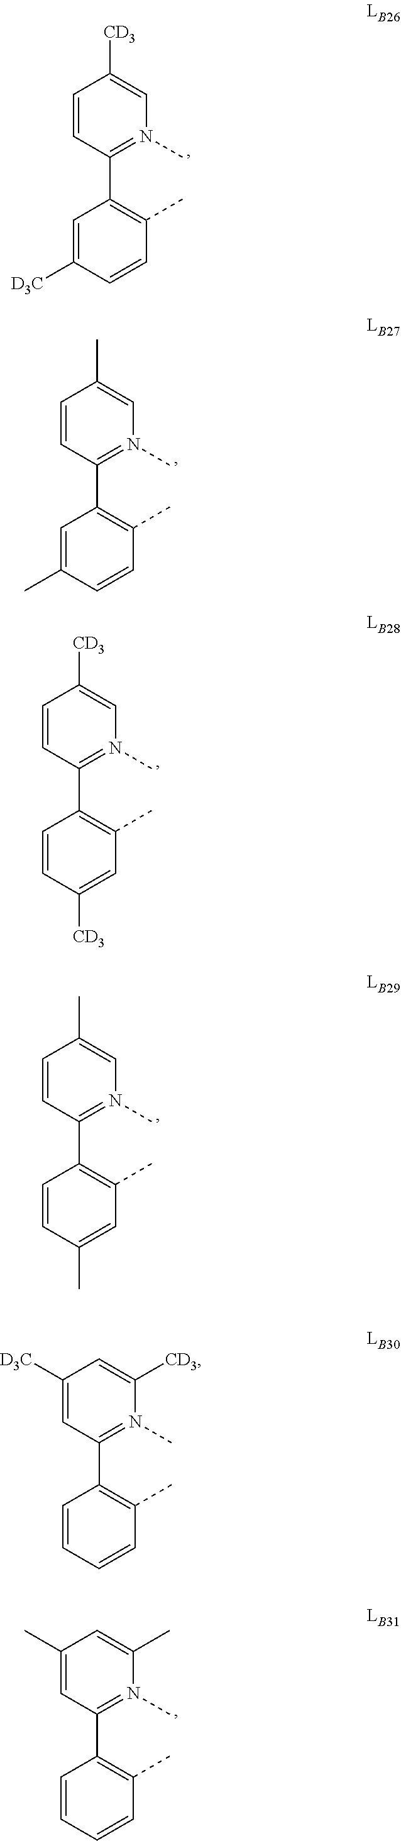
C1=C([D3C])C=CC(C)=C1C1=N(C)C=C([CD3])C=C1.C1=C(C)C=CC(C)=C1C1=N(C)C=C(C)C=C1.C1=CC([CD3])=CC(C)=C1C1=N(C)C=C([CD3])C=C1.C1=CC(C)=CC(C)=C1C1=N(C)C=C(C)C=C1.C1=CC=CC(C)=C1C1=N(C)C([CD3])=CC([D3C])=C1.C1=CC=CC(C)=C1C1=N(C)C(C)=CC(C)=C1
